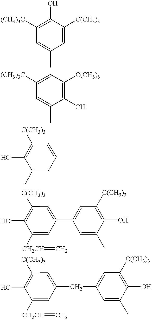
C1=C([C(CH3)3])C(O)=C([(CH3)3C])C=C1C.C1(O)=C([C(CH3)3])C=C([(CH3)3C])C=C1C.C1=CC([C(CH3)3])=C(O)C(C)=C1.C1(C2=CC([C(CH3)3])=C(O)C(C)=C2)=CC([C(CH3)3])=C(O)C([CH2CH]=C)=C1.C1(CC2=CC([C(CH3)3])=C(O)C(C)=C2)=CC([C(CH3)3])=C(O)C([CH2CH]=C)=C1
